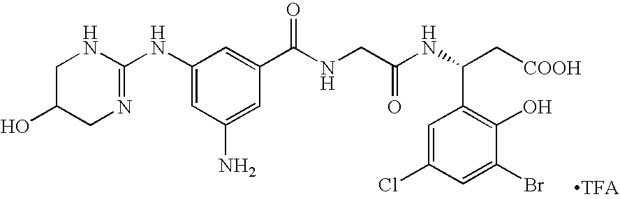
C1(NC2=NCC(O)CN2)=CC(N)=CC(C(NCC(NC(C[COOH])C2=C(O)C(Br)=CC(Cl)=C2)=O)=O)=C1
